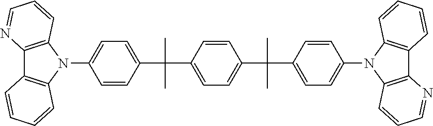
C1=C(C(C)(C)C2=CC=C(N3C4=C(C5=C3C=CC=C5)N=CC=C4)C=C2)C=CC(C(C)(C)C2=CC=C(N3C4=C(C5=C3C=CC=C5)N=CC=C4)C=C2)=C1
